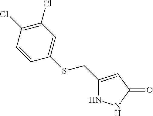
C1(CSC2=CC(Cl)=C(Cl)C=C2)=CC(=O)NN1
